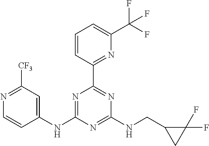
N1=C([CF3])C=C(NC2=NC(C3=NC(C(F)(F)F)=CC=C3)=NC(NCC3C(F)(F)C3)=N2)C=C1
